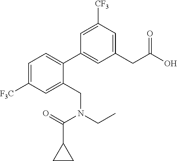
C1=C([F3C])C=C(CN(CC)C(=O)C2CC2)C(C2=CC(CC(O)=O)=CC([CF3])=C2)=C1
